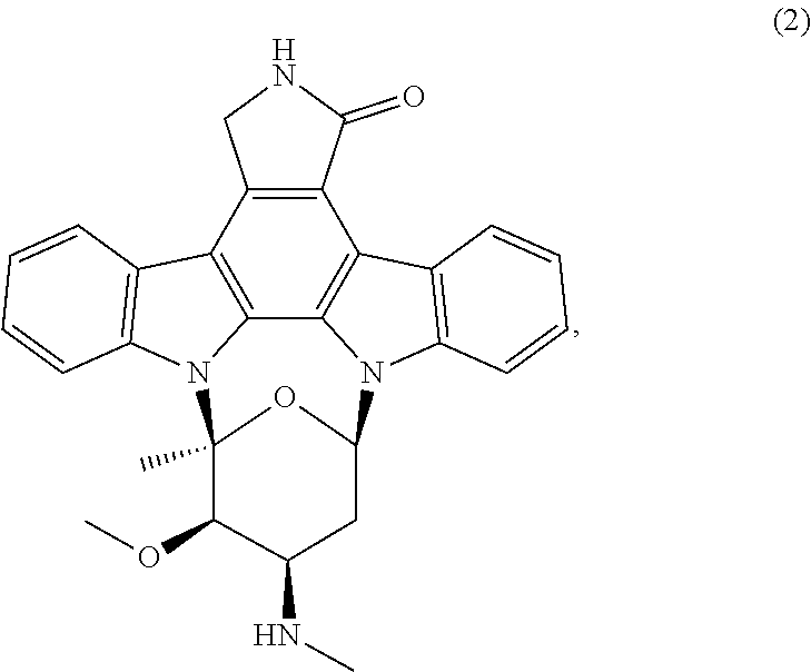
C12=C3C4=C(C5=C1CNC5=O)C1=C(N4C4OC(C)(N3C3=C2C=CC=C3)C(OC)C(NC)C4)C=CC=C1
